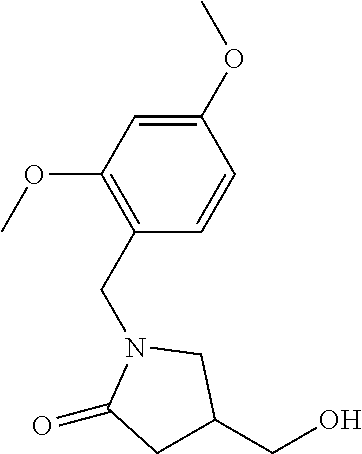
C1(OC)=CC(OC)=C(CN2C(=O)CC(CO)C2)C=C1
